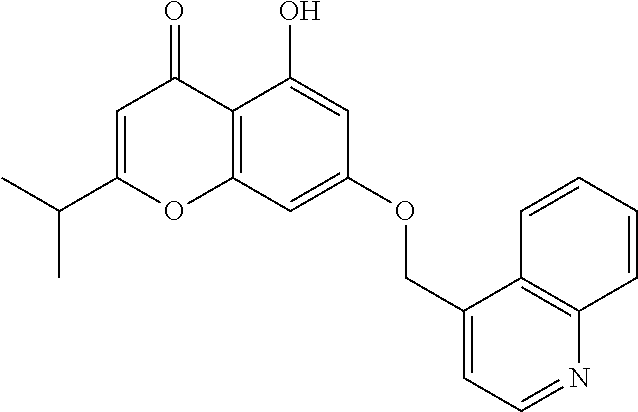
C12=C(C=C(OCC3=CC=NC4=C3C=CC=C4)C=C1O)OC(C(C)C)=CC2=O
